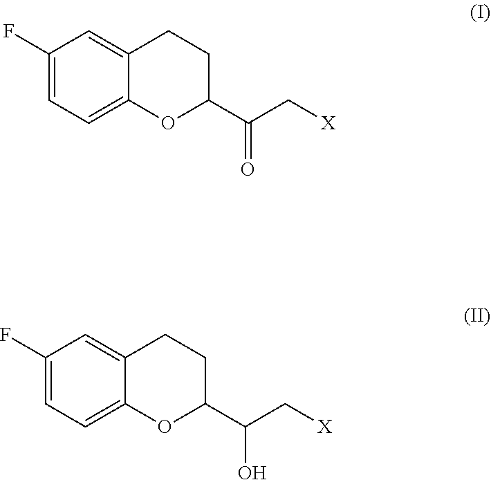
C1(F)=CC=C2C(=C1)CCC(C(C[X])=O)O2.C1(F)=CC=C2C(=C1)CCC(C(C[X])O)O2
